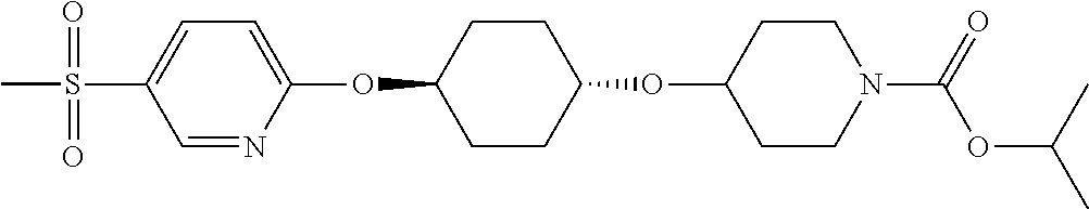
C1=NC(OC2CCC(OC3CCN(C(OC(C)C)=O)CC3)CC2)=CC=C1S(C)(=O)=O
